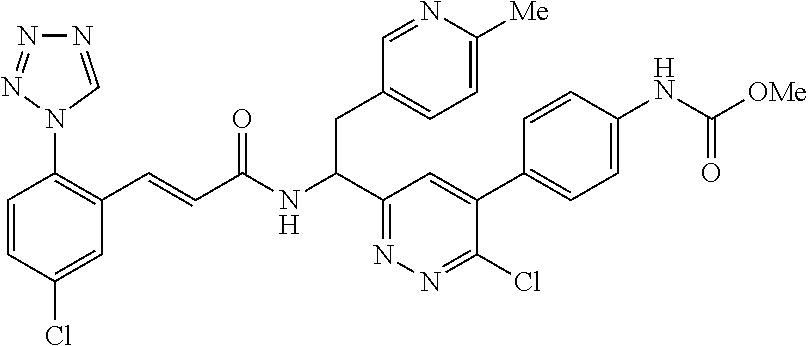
N1=CN(C2=C(C=CC(NC(C3=NN=C(Cl)C(C4=CC=C(NC([OMe])=O)C=C4)=C3)CC3=CC=C([Me])N=C3)=O)C=C(Cl)C=C2)N=N1
